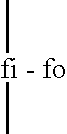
C[fi - fo]C
